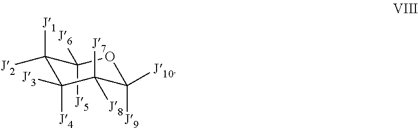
C1([J6])([J5])C([J2])([J1])C([J4])([J3])C([J8])([J7])C([J9])([J10])O1
